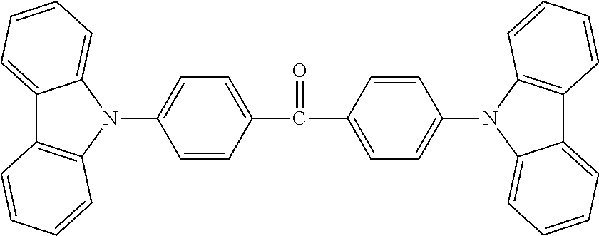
C1=CC(C(=O)C2=CC=C(N3C4=CC=CC=C4C4=C3C=CC=C4)C=C2)=CC=C1N1C2=CC=CC=C2C2=C1C=CC=C2
